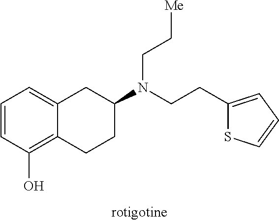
C1(CCN(CC[Me])C2CC3=CC=CC(O)=C3CC2)=CC=CS1
